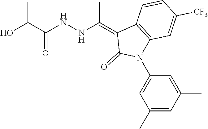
C1([CF3])=CC2=C(C=C1)C(=C(NNC(C(O)C)=O)C)C(=O)N2C1=CC(C)=CC(C)=C1
